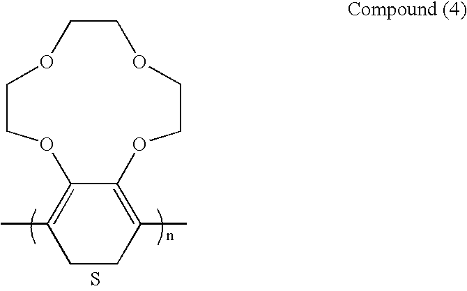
O1CCOCCOC2=C(C)CCC(C)=C2OCC1.S
